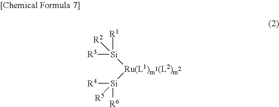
[Si]([Ru(L1)][Si]([R5])([R6])[R4])([R2])([R3])[R1]
